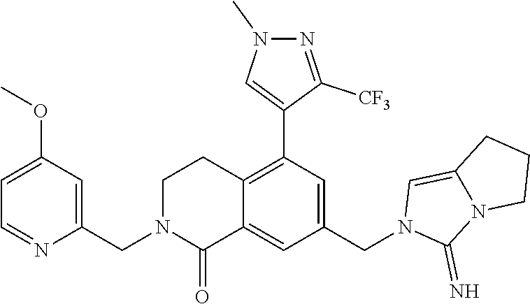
C1(OC)=CC=NC(CN2C(=O)C3=CC(CN4C(=N)N5C(=C4)CCC5)=CC(C4=CN(C)N=C4[CF3])=C3CC2)=C1
